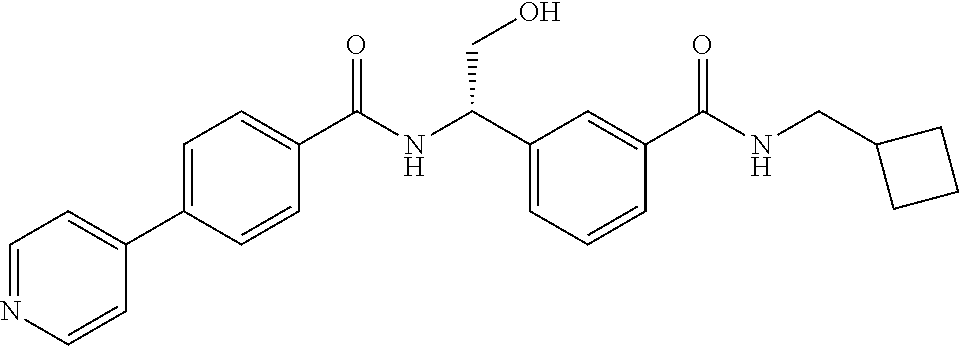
C1(C2=CC=NC=C2)=CC=C(C(NC(C2=CC=CC(C(NCC3CCC3)=O)=C2)CO)=O)C=C1
